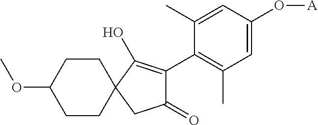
C1(=O)C(C2=C(C)C=C(O[A])C=C2C)=C(O)C2(C1)CCC(OC)CC2
